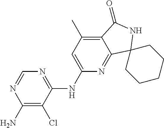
N1=C(NC2=CC(C)=C3C(=N2)C2(NC3=O)CCCCC2)C(Cl)=C(N)N=C1
